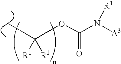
C([R1])([R1])(C)OC(N([A3])[R1])=O
